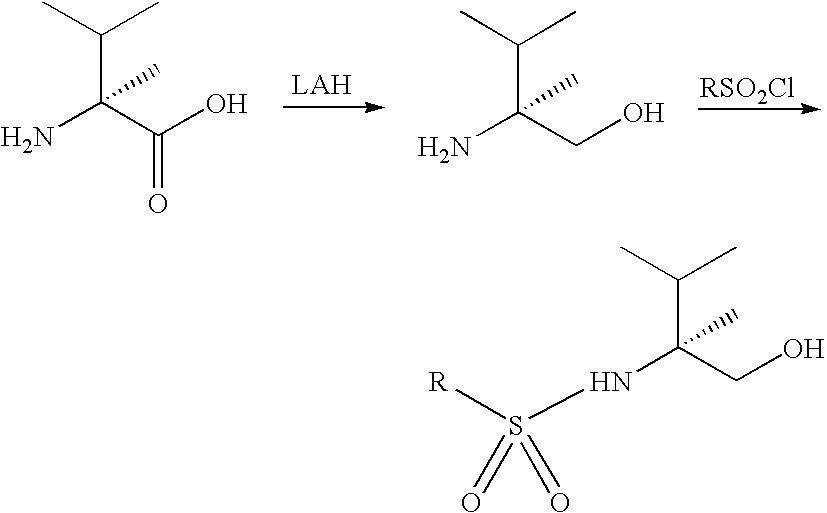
C(C(C(O)=O)(N)C)(C)C.C(C(CO)(N)C)(C)C.[RSO2Cl].C(C(CO)(NS([R])(=O)=O)C)(C)C
